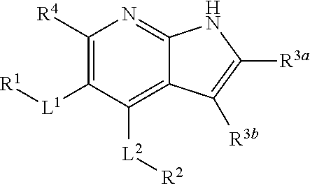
C1([R4])=C([L1][R1])C([L2][R2])=C2C(=N1)NC([R3a])=C2[R3b]
